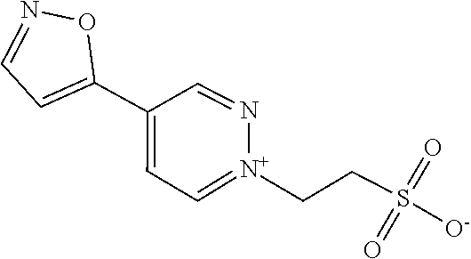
N1=CC=C(C2=CC=[N+](CCS(=O)([O-])=O)N=C2)O1
